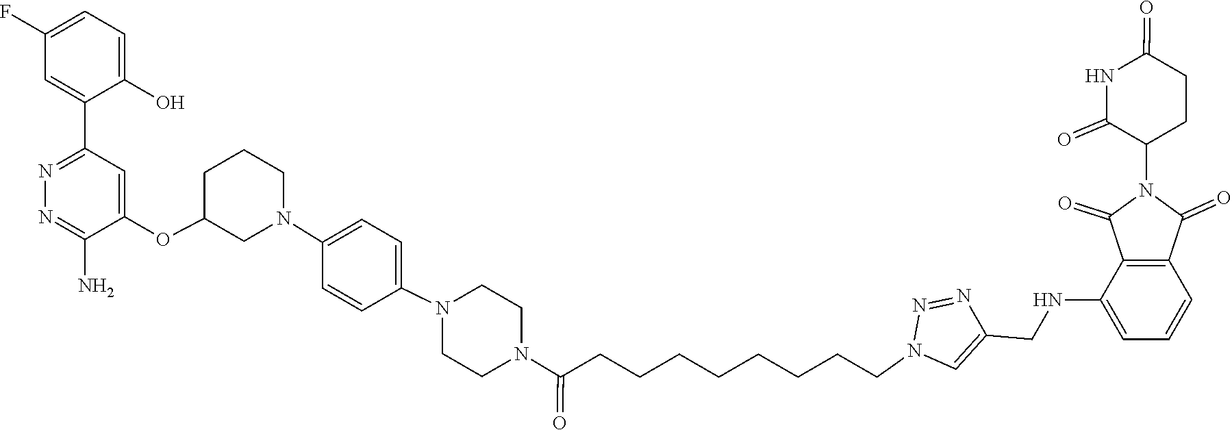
N1=NC(CNC2=CC=CC3=C2C(=O)N(C2C(=O)NC(=O)CC2)C3=O)=CN1CCCCCCCCC(N1CCN(C2=CC=C(N3CCCC(OC4=CC(C5=CC(F)=CC=C5O)=NN=C4N)C3)C=C2)CC1)=O
